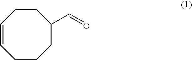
C1=CCCCC(C=O)CC1
